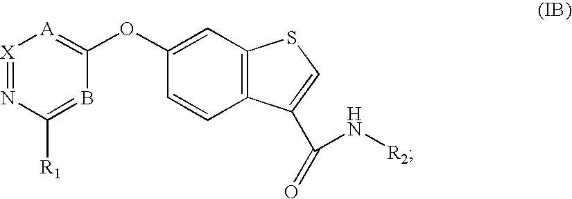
[X]1=NC([R1])=BC(OC2=CC3=C(C=C2)C(C(=O)N[R2])=CS3)=[A]1
